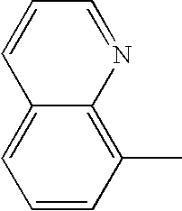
C1=C2C(=C(C)C=C1)N=CC=C2
